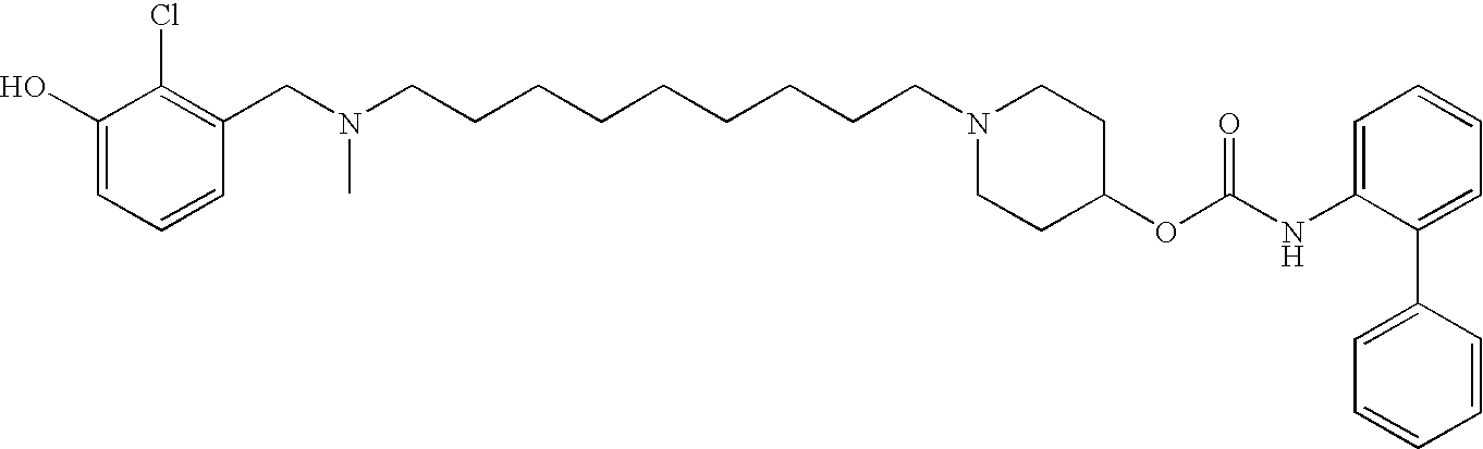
C1(O)=CC=CC(CN(CCCCCCCCCN2CCC(OC(NC3=CC=CC=C3C3=CC=CC=C3)=O)CC2)C)=C1Cl
